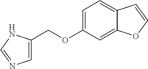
C1=C(OCC2=CN=CN2)C=C2C(=C1)C=CO2
